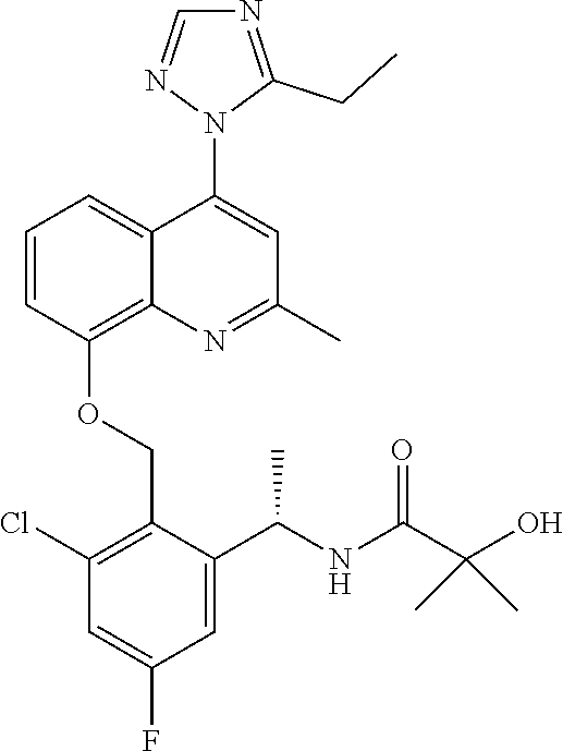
C1=CC(OCC2=C(Cl)C=C(F)C=C2C(NC(C(O)(C)C)=O)C)=C2C(=C1)C(N1C(CC)=NC=N1)=CC(C)=N2
